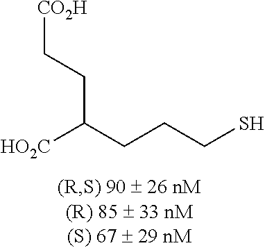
[HO2C]C(CCCS)CC[CO2H]
